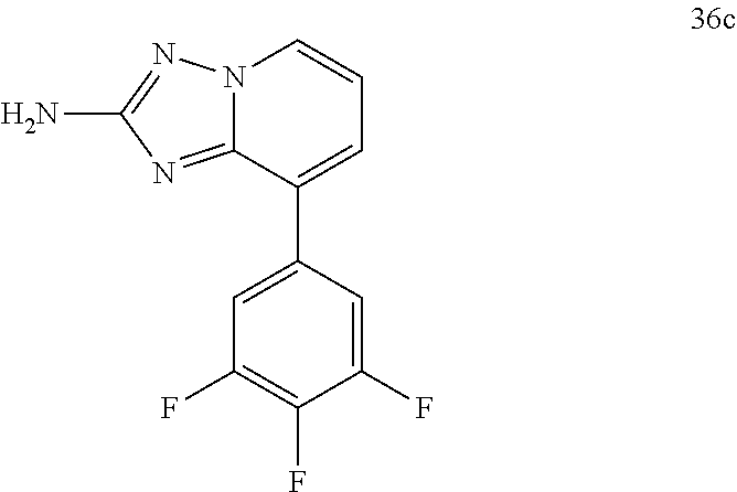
N12C(=NC(N)=N1)C(C1=CC(F)=C(F)C(F)=C1)=CC=C2
